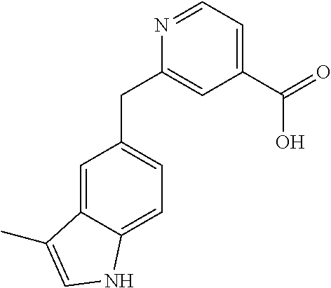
C1(C(=O)O)=CC=NC(CC2=CC=C3C(=C2)C(C)=CN3)=C1
